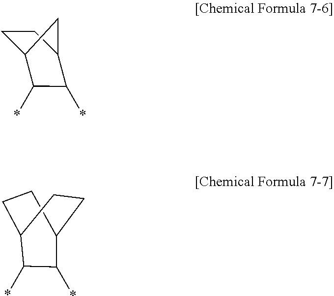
C1C2C(*)C(*)C(C1)C2.C1C2C(*)C(*)C(CC2)C1
